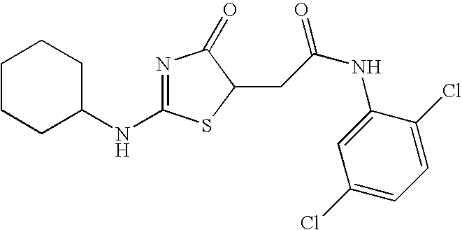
C1CCC(NC2=NC(=O)C(CC(NC3=CC(Cl)=CC=C3Cl)=O)S2)CC1
